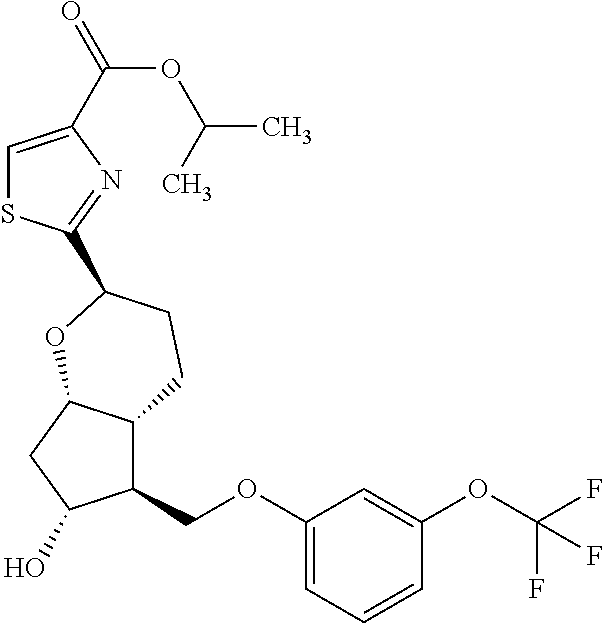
C1=C(C(OC(C)C)=O)N=C(C2CCC3C(COC4=CC=CC(OC(F)(F)F)=C4)C(O)CC3O2)S1
